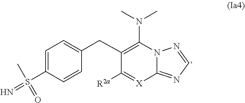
C1=C(S(=N)(=O)C)C=CC(CC2=C(N(C)C)N3C(=NC=N3)[X]=C2[R2a])=C1
